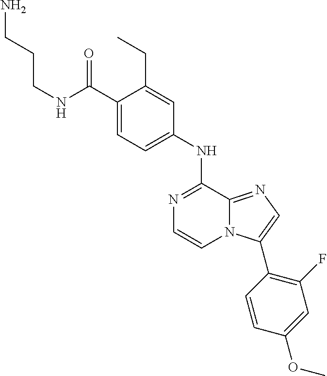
C1(C(NCCCN)=O)=CC=C(NC2=NC=CN3C2=NC=C3C2=C(F)C=C(OC)C=C2)C=C1CC
